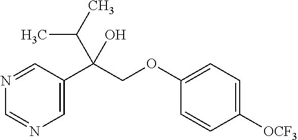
C1=C(C(COC2=CC=C([OCF3])C=C2)(C(C)C)O)C=NC=N1
